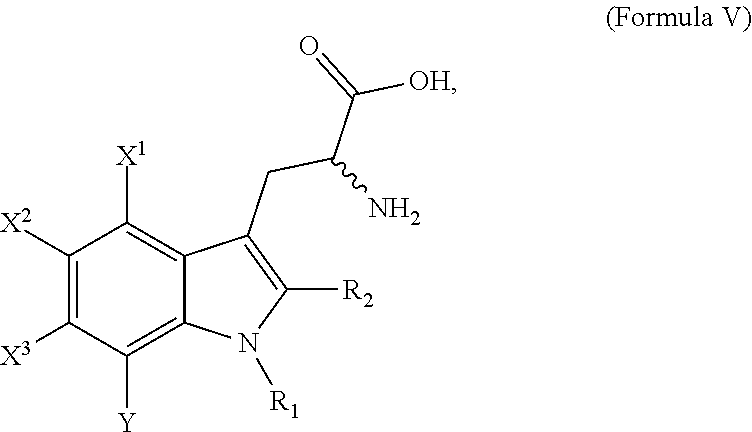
C1([X2])=C([X3])C([Y])=C2C(=C1[X1])C(CC(N)C(=O)[OH])=C([R2])N2[R1]
